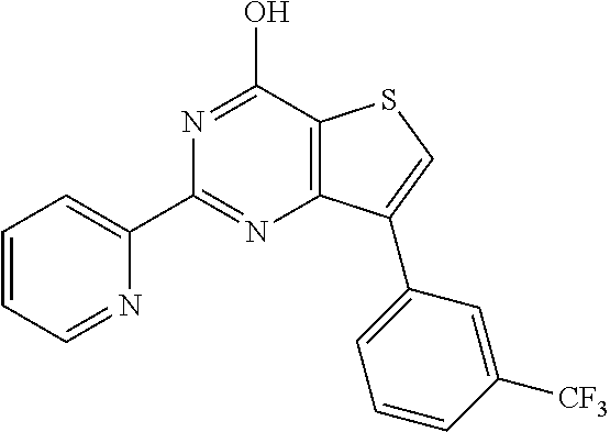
N1=C(O)C2=C(N=C1C1=CC=CC=N1)C(C1=CC=CC([CF3])=C1)=CS2
